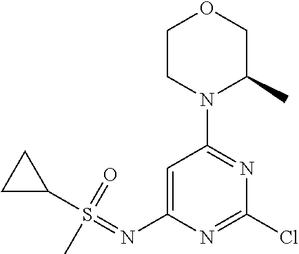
C1=C(N=S(=O)(C2CC2)C)N=C(Cl)N=C1N1C(C)COCC1
